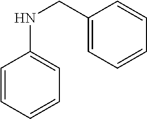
C1(CNC2=CC=CC=C2)=CC=CC=C1
